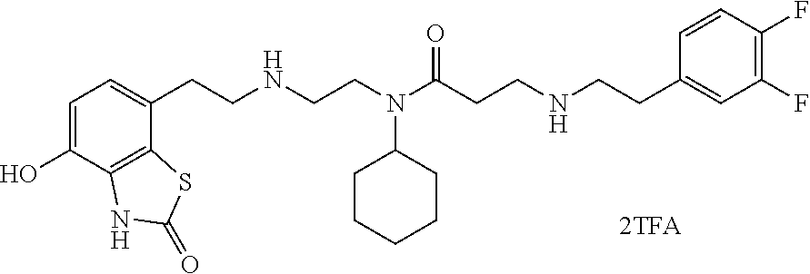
C1=C(O)C2=C(C(CCNCCN(C(CCNCCC3=CC(F)=C(F)C=C3)=O)C3CCCCC3)=C1)SC(=O)N2
